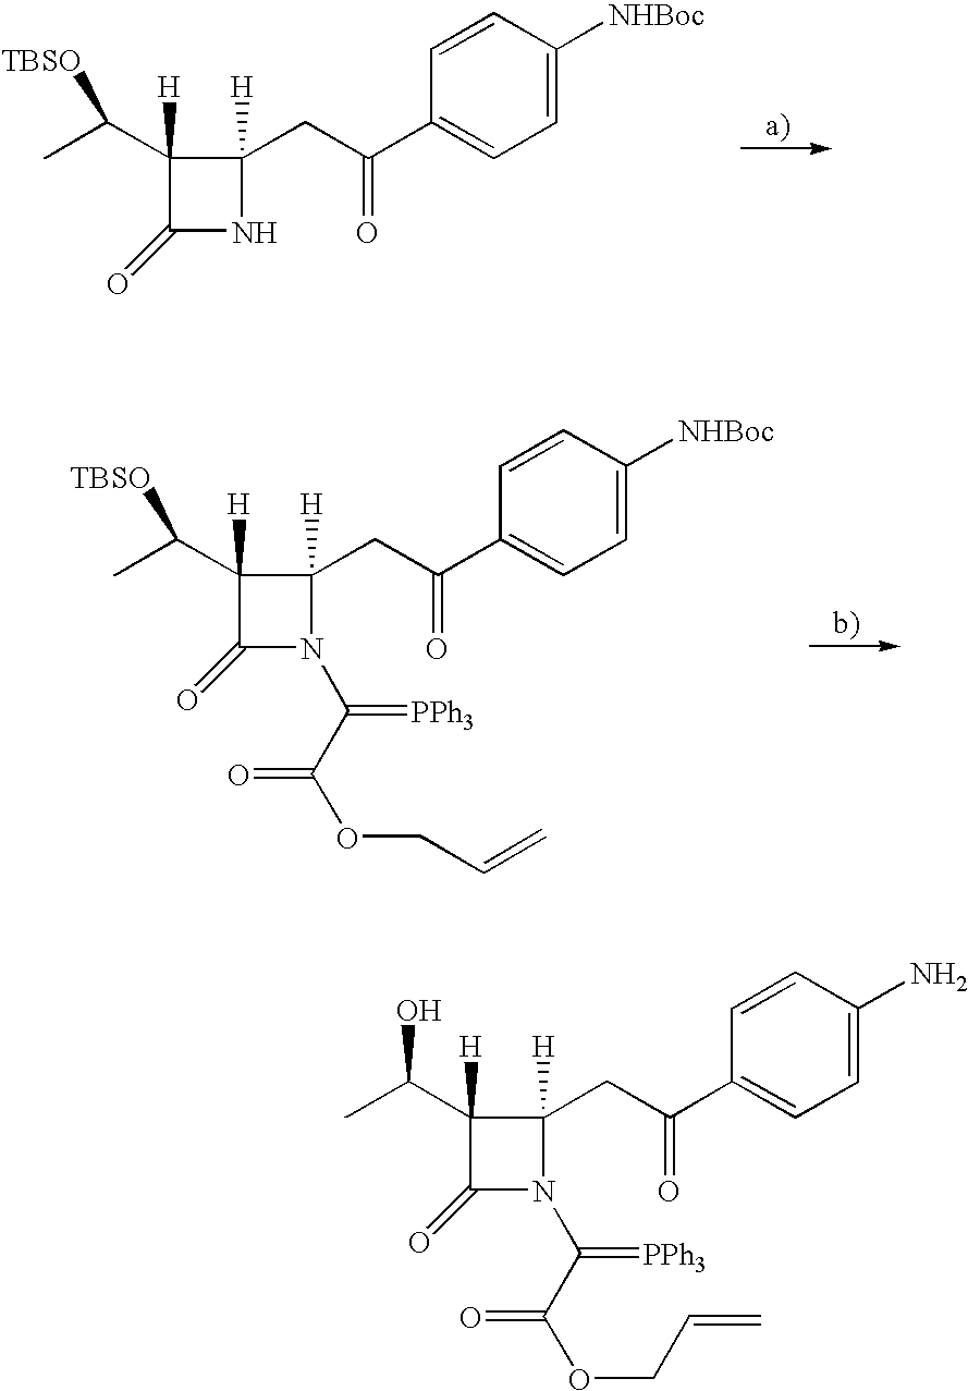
C1(=O)C([H])(C([TBSO])C)C([H])(CC(=O)C2=CC=C([NHBoc])C=C2)N1.C1(=O)C([H])(C([TBSO])C)C([H])(CC(=O)C2=CC=C([NHBoc])C=C2)N1C(C(=O)OCC=C)=[PPh3].C1(=O)C([H])(C(O)C)C([H])(CC(=O)C2=CC=C(N)C=C2)N1C(C(=O)OCC=C)=[PPh3]
